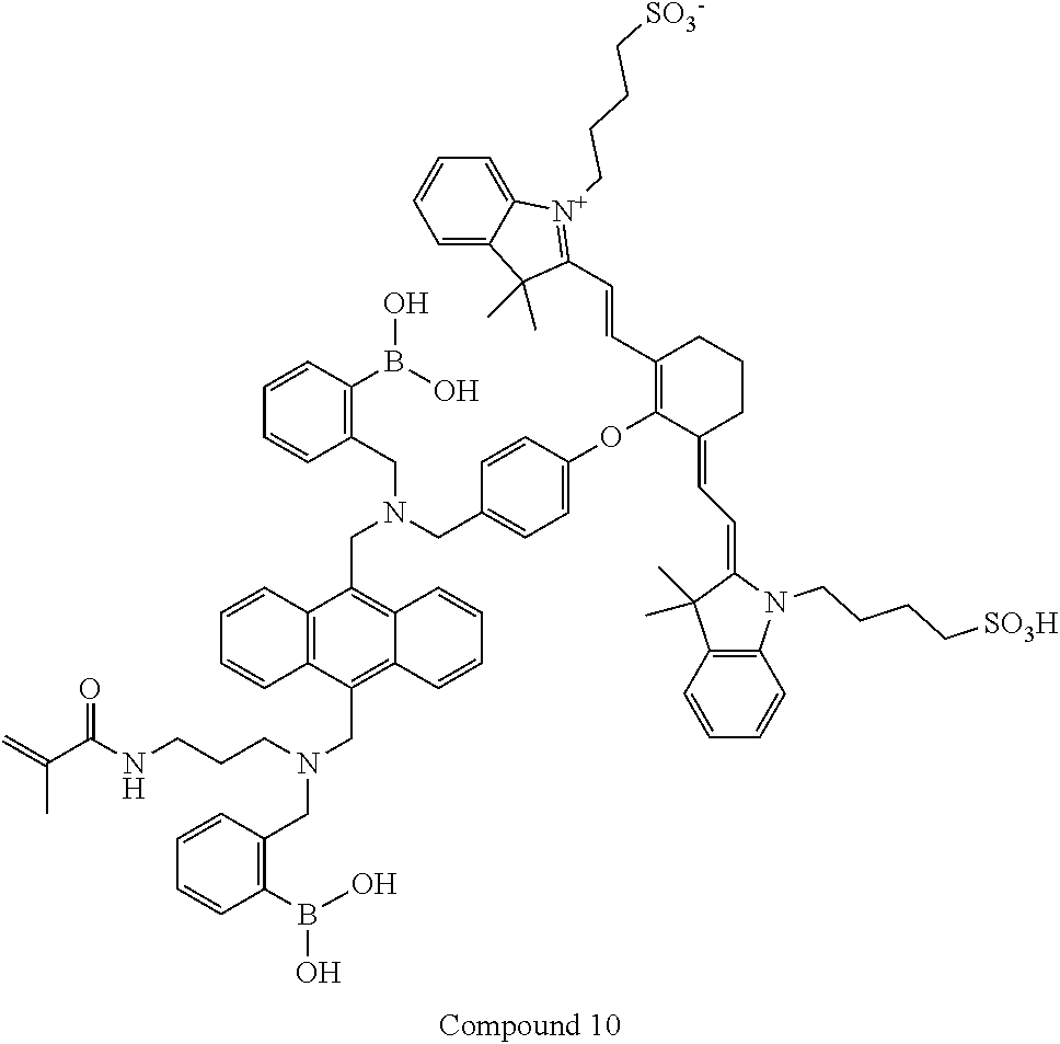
C12=C(C(CN(CCCNC(C(=C)C)=O)CC3=C(B(O)O)C=CC=C3)=C3C(=C1CN(CC1=CC=C(OC4=C(C=CC5=[N+](CCCC[SO3-])C6=CC=CC=C6C5(C)C)CCCC4=CC=C4C(C)(C)C5=C(N4CCCC[SO3H])C=CC=C5)C=C1)CC1=C(B(O)O)C=CC=C1)C=CC=C3)C=CC=C2
